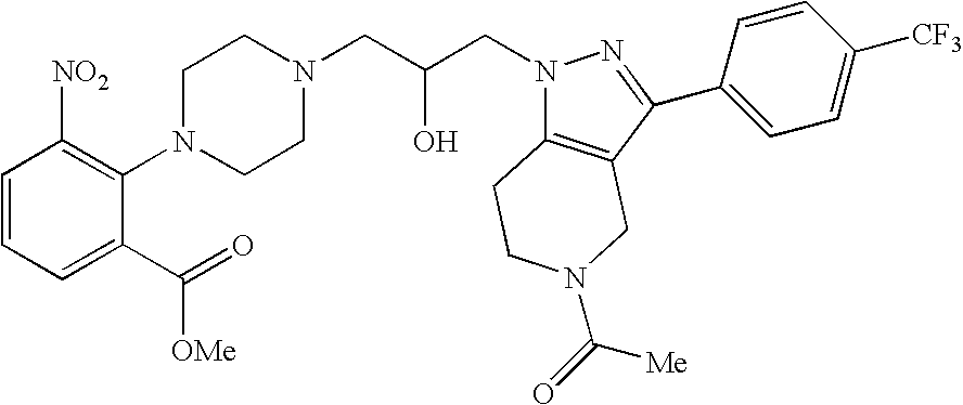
C1=CC=C(C(=O)[OMe])C(N2CCN(CC(CN3C4=C(C(C5=CC=C([CF3])C=C5)=N3)CN(C(=O)[Me])CC4)O)CC2)=C1[NO2]
